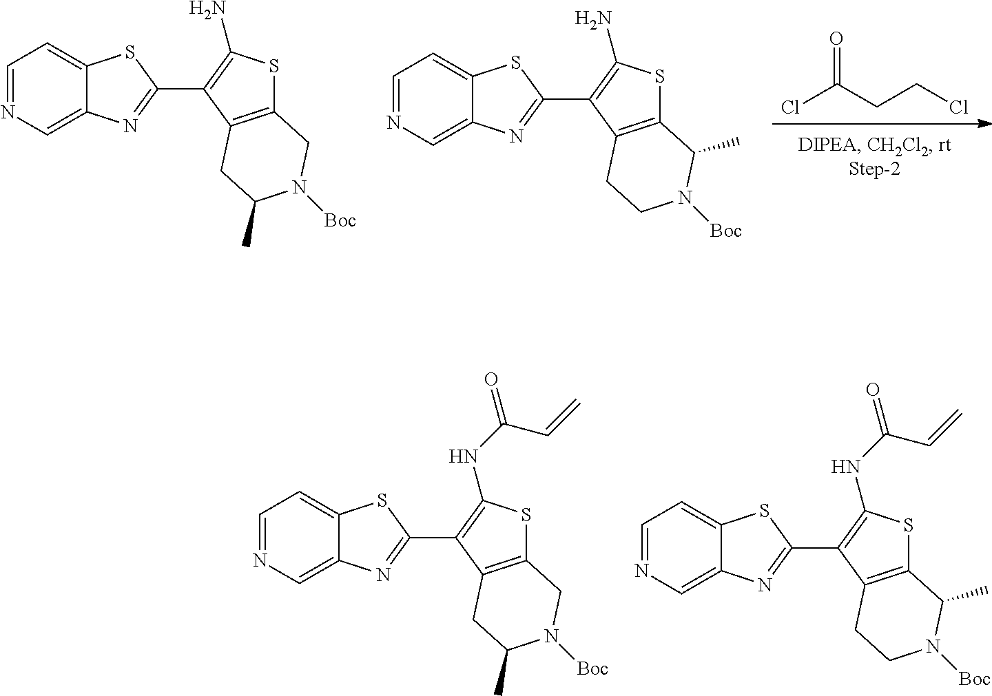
C1=NC=C2C(=C1)SC(C1=C(NC(C=C)=O)SC3=C1CC(C)N([Boc])C3)=N2.C1=NC=C2C(=C1)SC(C1=C(NC(C=C)=O)SC3=C1CCN([Boc])C3C)=N2.C1=NC=C2C(=C1)SC(C1=C(N)SC3=C1CC(C)N([Boc])C3)=N2.C1=NC=C2C(=C1)SC(C1=C(N)SC3=C1CCN([Boc])C3C)=N2.ClC(CCCl)=O
